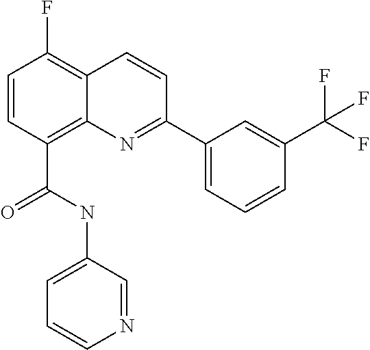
C(C1=C2C(=C(F)C=C1)C=CC(C1=CC=CC(C(F)(F)F)=C1)=N2)(NC1=CC=CN=C1)=O
